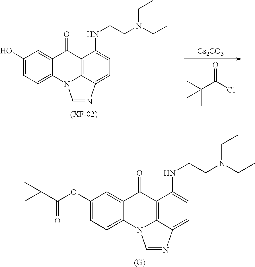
C1(OC(C(C)(C)C)=O)=CC=C2C(=C1)C(=O)C1=C3N2C=NC3=CC=C1NCCN(CC)CC.C(C(Cl)=O)(C)(C)C.[Cs2CO3].C1(O)=CC=C2C(=C1)C(=O)C1=C3N2C=NC3=CC=C1NCCN(CC)CC
